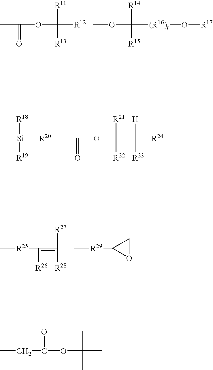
CC(OC([R12])([R11])[R13])=O.C([(R16)t]O[R17])([R14])([R15])OC.C[Si]([R18])([R19])[R20].CC(OC([R21])([R22])C([H])([R23])[R24])=O.C[R25]C(=C([R27])[R28])[R26].C[R29]C1OC1.CCC(OC(C)(C)C)O
